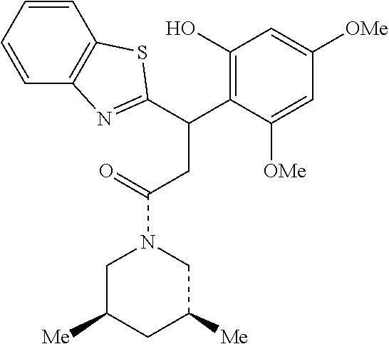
C1=CC=CC2=C1SC(C(C1=C(O)C=C([OMe])C=C1[OMe])CC(N1CC([Me])CC([Me])C1)=O)=N2
